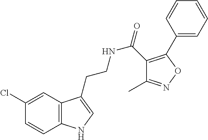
C12=C(C=C(Cl)C=C1)C(CCNC(=O)C1=C(C3=CC=CC=C3)ON=C1C)=CN2
